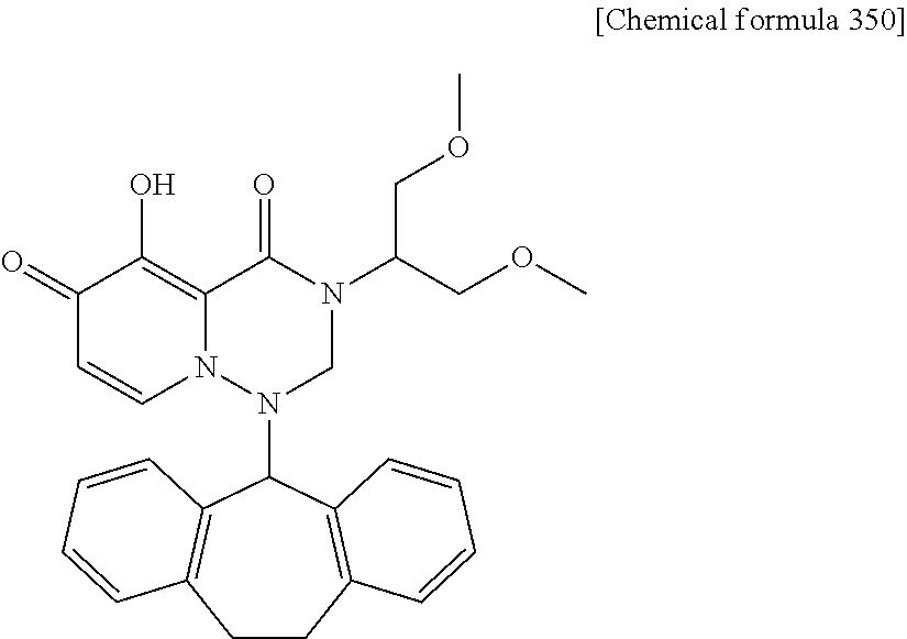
C1(=O)C=CN2C(=C1O)C(=O)N(C(COC)COC)CN2C1C2=C(CCC3=C1C=CC=C3)C=CC=C2
